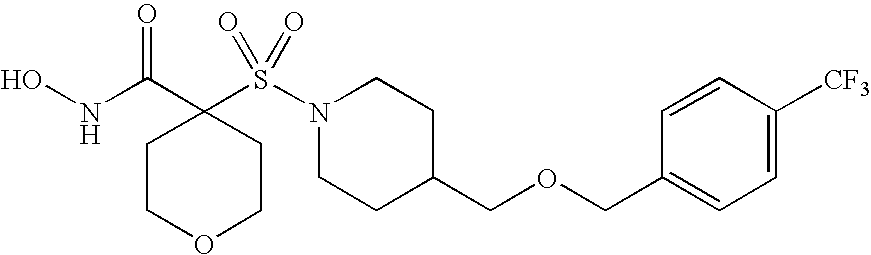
C1COCCC1(C(NO)=O)S(N1CCC(COCC2=CC=C([CF3])C=C2)CC1)(=O)=O
